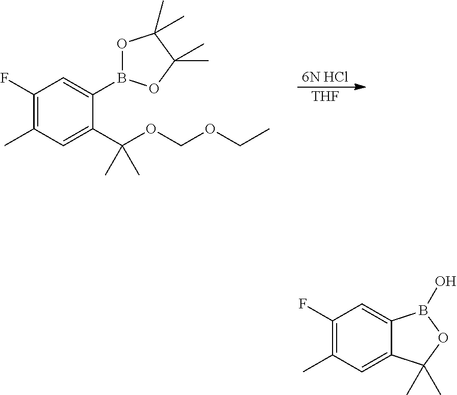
C1(F)=C(C)C=C(C(OCOCC)(C)C)C(B2OC(C)(C)C(C)(C)O2)=C1.[6N HCl].[THF].C1(F)=C(C)C=C2C(=C1)B(O)OC2(C)C
